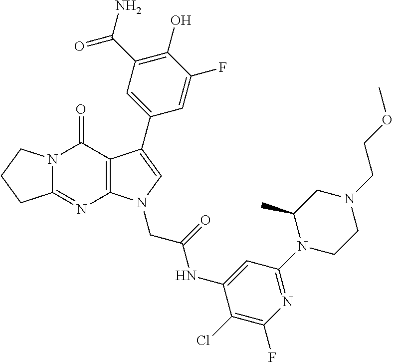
C12=NC3=C(C(=O)N1CCC2)C(C1=CC(C(N)=O)=C(O)C(F)=C1)=CN3CC(=O)NC1=CC(N2CCN(CCOC)CC2C)=NC(F)=C1Cl
